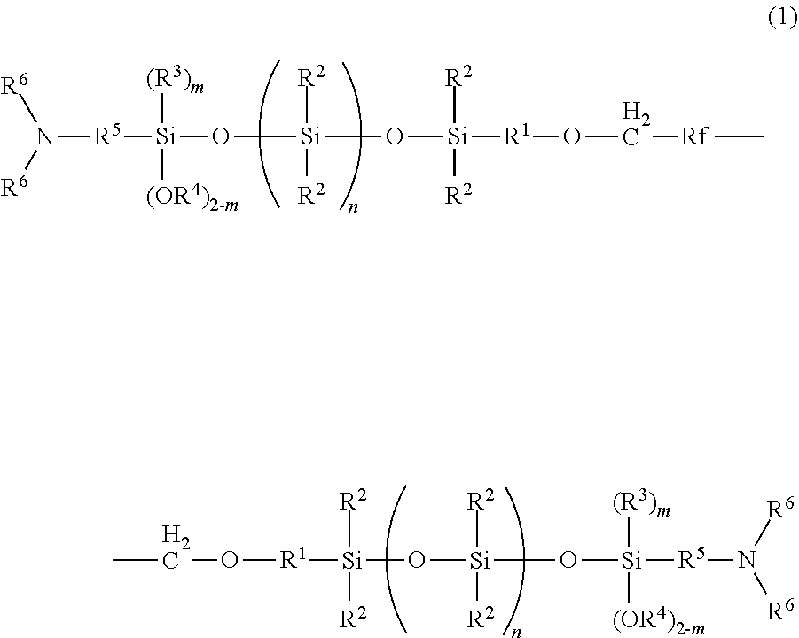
N([R5][Si]([(R3)m])([(OR4)2-m])O[Si]([R2])([R2])O[Si]([R2])([R2])[R1]OC[Rf]C)([R6])[R6].C(O[R1][Si]([R2])([R2])O[Si]([R2])([R2])O[Si]([(R3)m])([(OR4)2-m])[R5]N([R6])[R6])C
